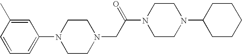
C1=C(C)C=CC=C1N1CCN(CC(N2CCN(C3CCCCC3)CC2)=O)CC1
